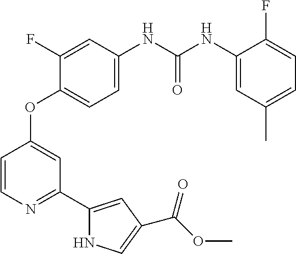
C1=CN=C(C2=CC(C(OC)=O)=CN2)C=C1OC1=CC=C(NC(NC2=CC(C)=CC=C2F)=O)C=C1F
